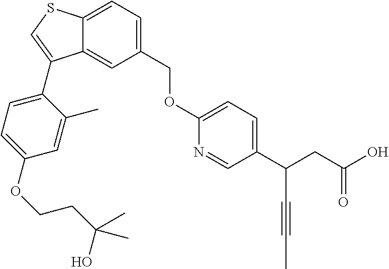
C12=CC=C(COC3=CC=C(C(C#CC)CC(=O)O)C=N3)C=C1C(C1=CC=C(OCCC(O)(C)C)C=C1C)=CS2
